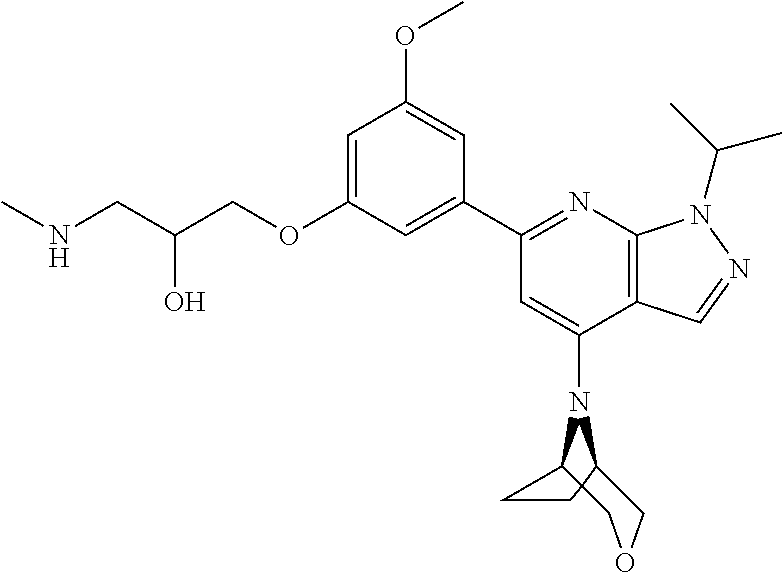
C(O)(CNC)COC1=CC(OC)=CC(C2=NC3=C(C(N4C5CCC56C4COC6)=C2)C=NN3C(C)C)=C1
